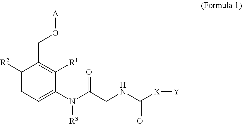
C1([R2])=CC=C(N(C(CNC([X][Y])=O)=O)[R3])C([R1])=C1CO[A]
